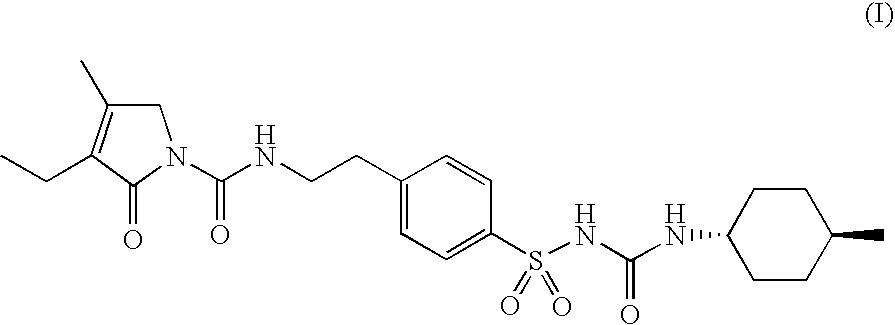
C1C(C)=C(CC)C(=O)N1C(NCCC1=CC=C(S(NC(NC2CCC(C)CC2)=O)(=O)=O)C=C1)=O
